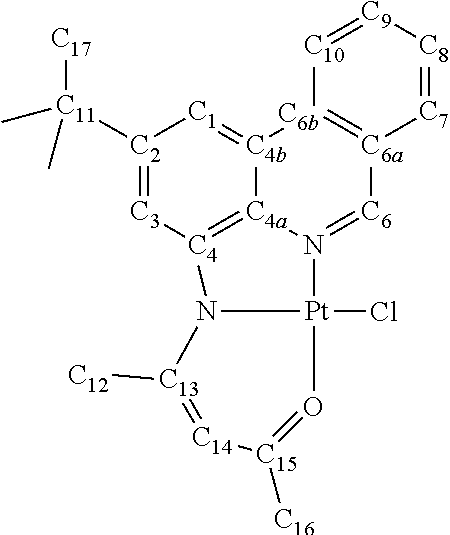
[C2]1([C11]([C17])(C)C)=[C3][C4]2=[C4a]3[C4b](=[C1]1)[C6b]1=[C6a]([C6]=N3[Pt]3(Cl)N2[C13]([C12])=[C14][C15]([C16])=O3)[C7]=[C8][C9]=[C10]1
